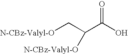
C(C(C(O)=O)[N-CBz-Valyl-O])[N-CBz-Valyl-O]
